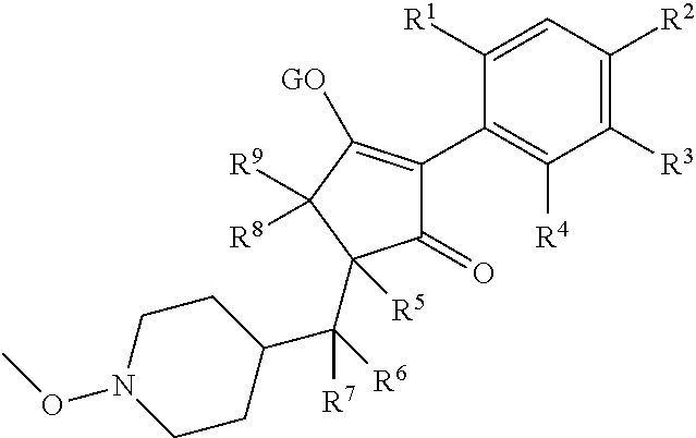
C1(=O)C(C2=C([R4])C([R3])=C([R2])C=C2[R1])=C([GO])C([R9])([R8])C1(C(C1CCN(OC)CC1)([R6])[R7])[R5]
